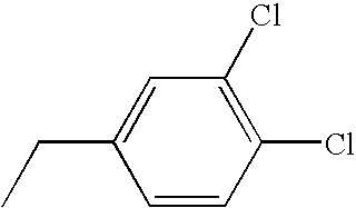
C1=CC(Cl)=C(Cl)C=C1CC
